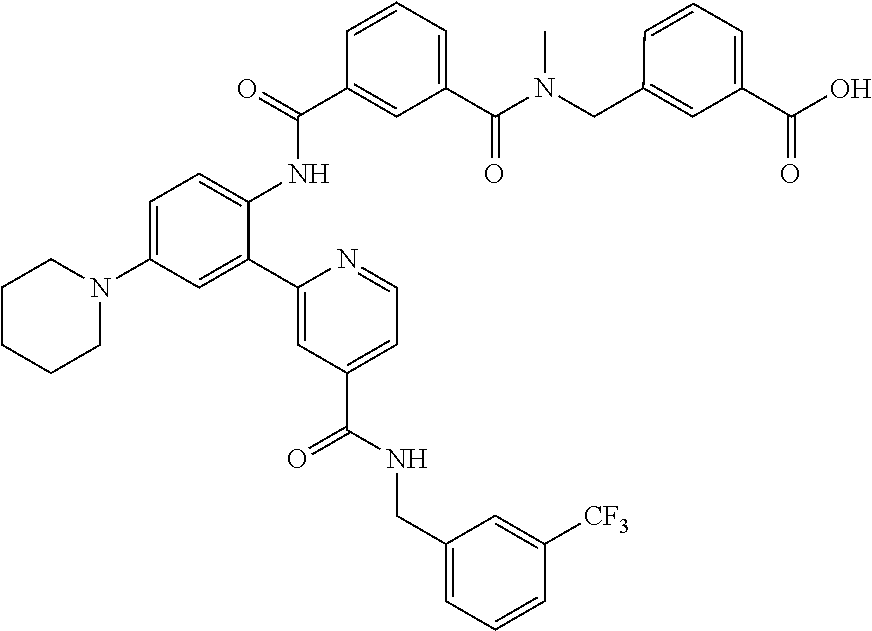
C1CCCN(C2=CC=C(NC(C3=CC(C(N(CC4=CC(C(O)=O)=CC=C4)C)=O)=CC=C3)=O)C(C3=CC(C(=O)NCC4=CC=CC([CF3])=C4)=CC=N3)=C2)C1
